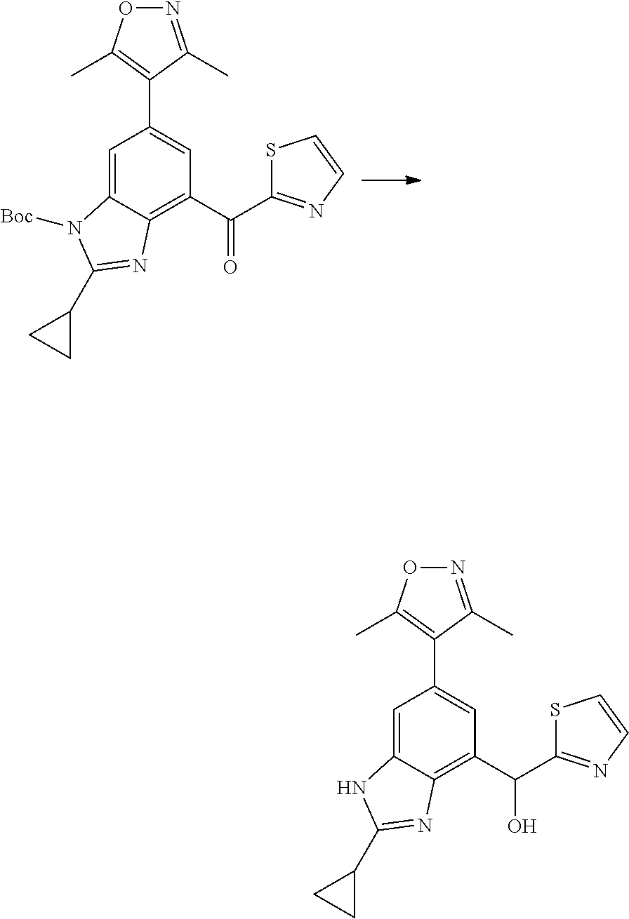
C1=C2C(=C(C(C3=NC=CS3)=O)C=C1C1=C(C)ON=C1C)N=C(C1CC1)N2[Boc].C1=C2C(=C(C(C3=NC=CS3)O)C=C1C1=C(C)ON=C1C)N=C(C1CC1)N2
